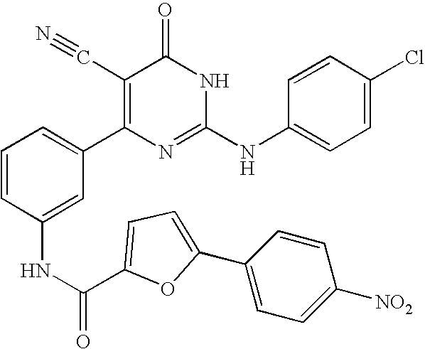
C1(NC(=O)C2=CC=C(C3=CC=C([NO2])C=C3)O2)=CC(C2=C(C#N)C(=O)NC(NC3=CC=C(Cl)C=C3)=N2)=CC=C1
